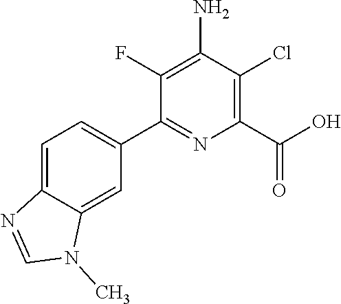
C1(C2=CC=C3C(=C2)N(C)C=N3)=NC(C(O)=O)=C(Cl)C(N)=C1F
